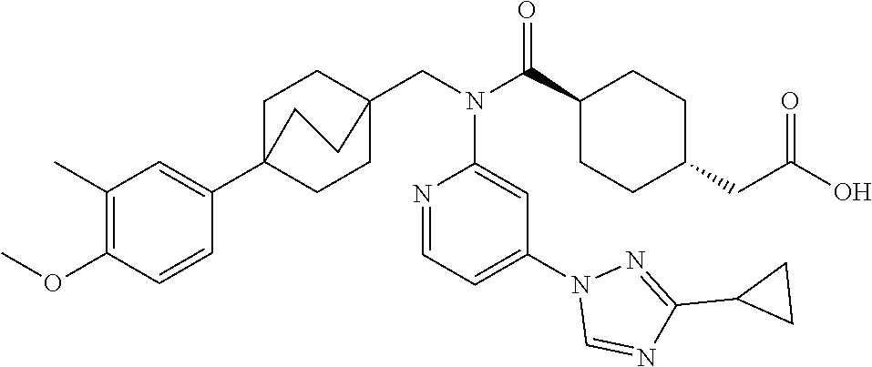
C1(C(N(CC23CCC(C4=CC(C)=C(OC)C=C4)(CC2)CC3)C2=CC(N3C=NC(C4CC4)=N3)=CC=N2)=O)CCC(CC(O)=O)CC1
